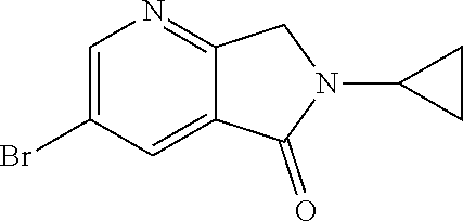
C1=C(Br)C=C2C(=N1)CN(C1CC1)C2=O
